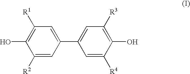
C1([R2])=CC(C2=CC([R3])=C(O)C([R4])=C2)=CC([R1])=C1O
